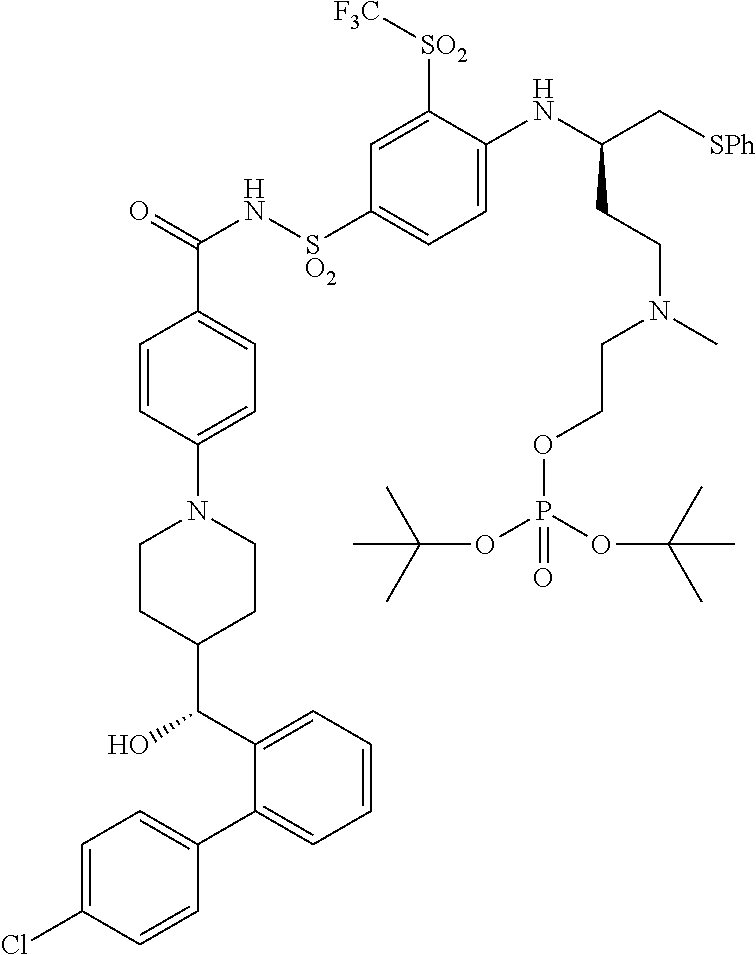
C1=C(Cl)C=CC(C2=CC=CC=C2C(O)C2CCN(C3=CC=C(C(=O)N[SO2]C4=CC=C(NC(C[SPh])CCN(CCOP(OC(C)(C)C)(OC(C)(C)C)=O)C)C([SO2][F3C])=C4)C=C3)CC2)=C1
